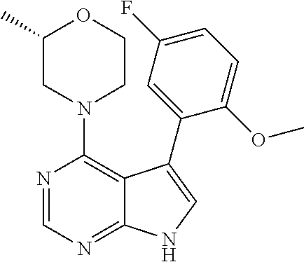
N1(C2=C3C(=NC=N2)NC=C3C2=CC(F)=CC=C2OC)CCOC(C)C1
